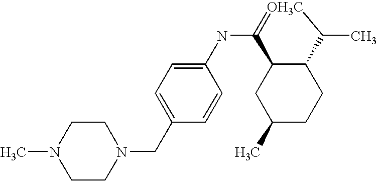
C1(NC2=[OH3C]C(C)C3C2CC(C)CC3)=CC=C(CN2CCN(C)CC2)C=C1
